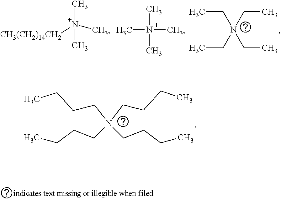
[N+](C)(C)(C)[CH3(CH2)14CH2].[N+](C)(C)(C)C.CCN(CC)(CC)CC.C(CCC)N(CCCC)(CCCC)CCCC
